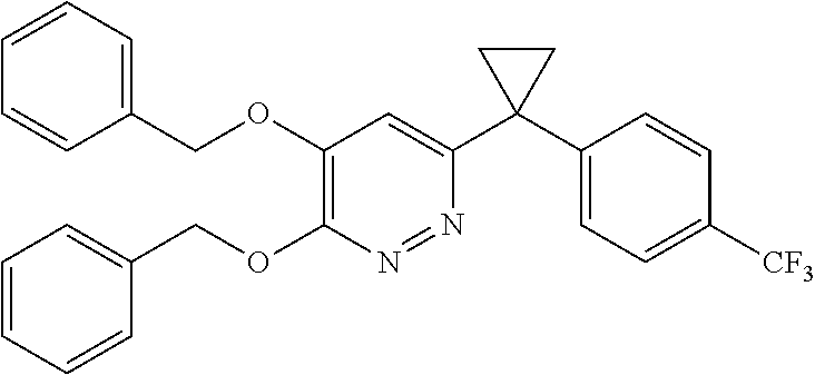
C1(COC2=C(OCC3=CC=CC=C3)N=NC(C3(C4=CC=C([CF3])C=C4)CC3)=C2)=CC=CC=C1
